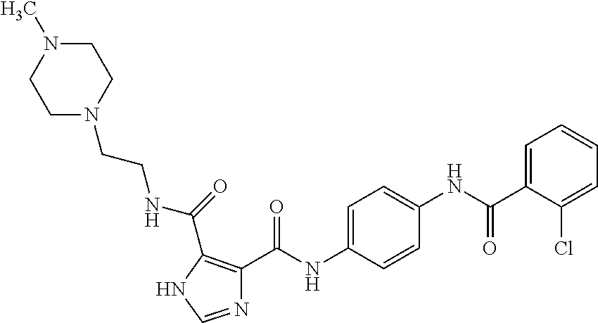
N1=CNC(C(NCCN2CCN(C)CC2)=O)=C1C(NC1=CC=C(NC(C2=CC=CC=C2Cl)=O)C=C1)=O
